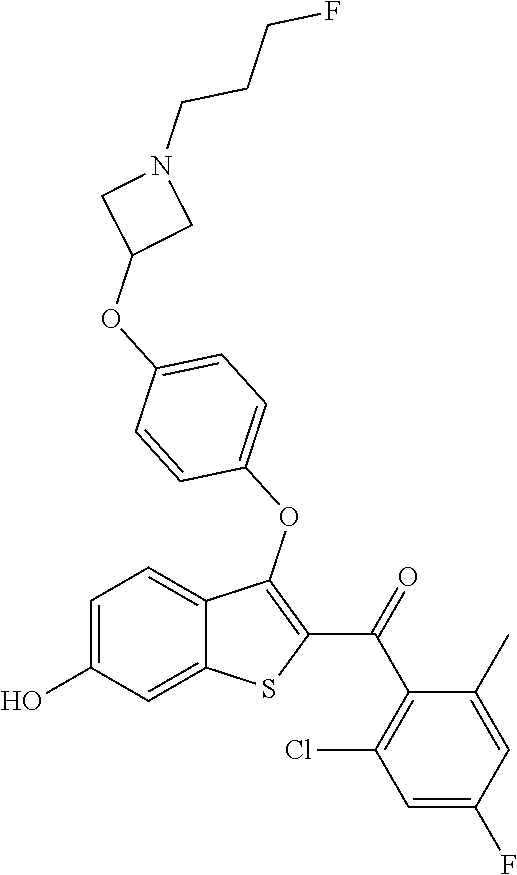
C1=C(O)C=C2C(=C1)C(OC1=CC=C(OC3CN(CCCF)C3)C=C1)=C(C(=O)C1=C(Cl)C=C(F)C=C1C)S2
